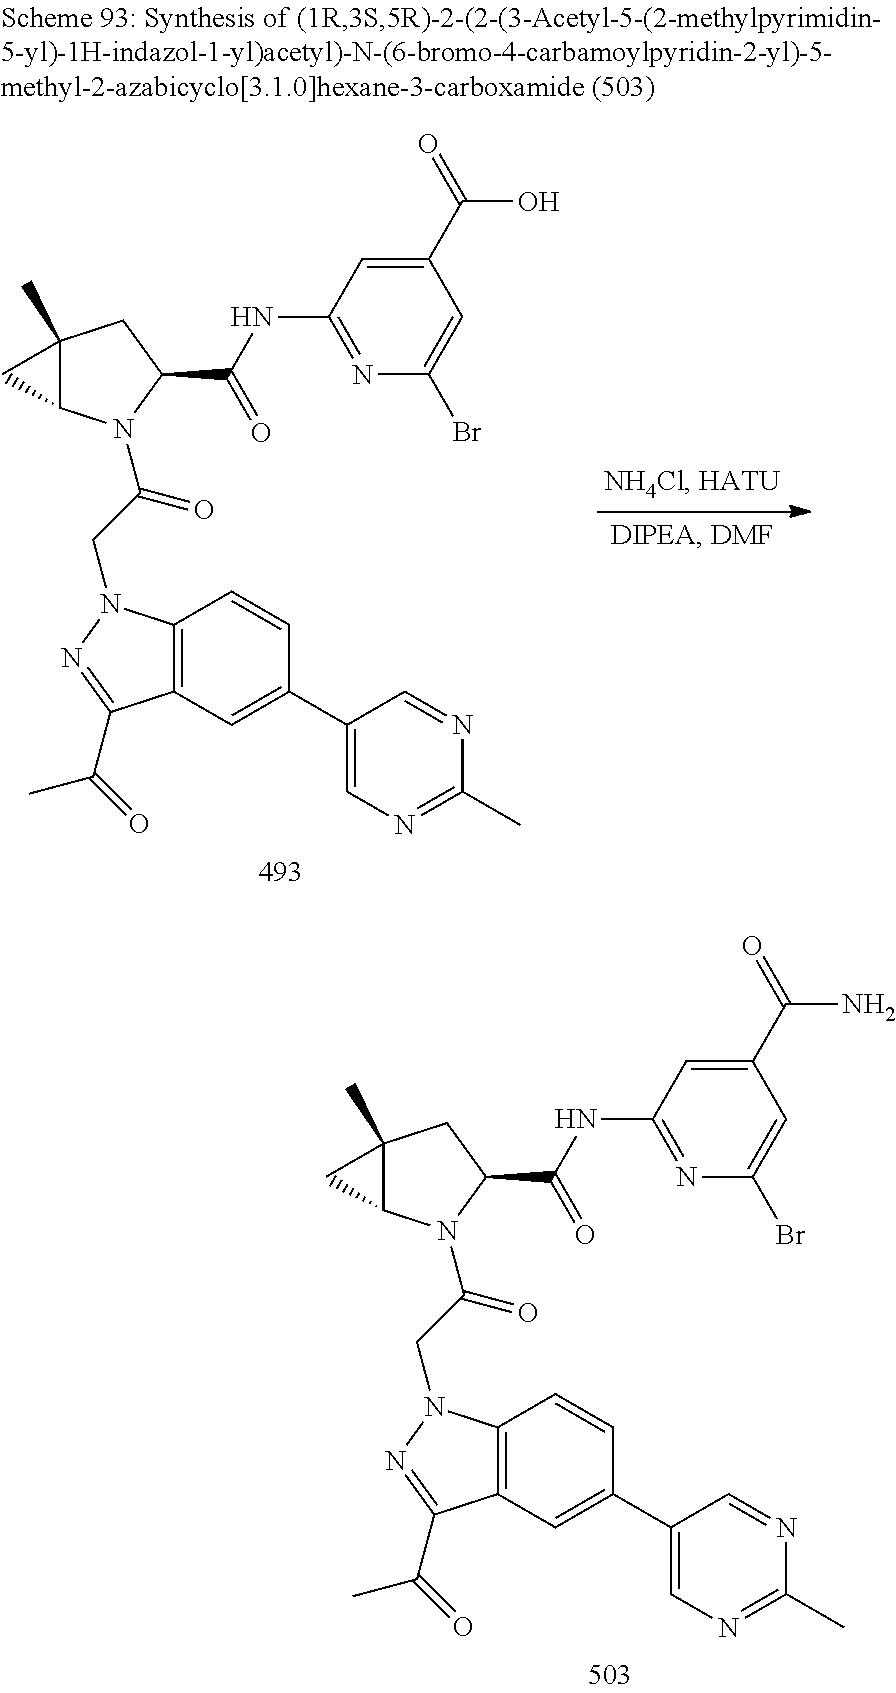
C1(C(=O)N)=CC(NC(C2CC3(C)C(N2C(CN2C4=C(C(C(C)=O)=N2)C=C(C2=CN=C(C)N=C2)C=C4)=O)C3)=O)=NC(Br)=C1.C1(C(=O)O)=CC(NC(C2CC3(C)C(N2C(CN2C4=C(C(C(C)=O)=N2)C=C(C2=CN=C(C)N=C2)C=C4)=O)C3)=O)=NC(Br)=C1
